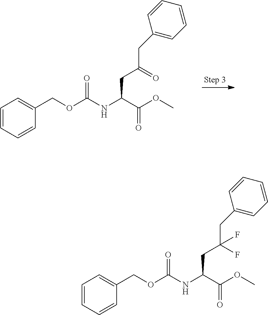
C1=CC=CC(COC(NC(C(OC)=O)CC(=O)CC2=CC=CC=C2)=O)=C1.C1=CC=CC(COC(NC(C(OC)=O)CC(CC2=CC=CC=C2)(F)F)=O)=C1
